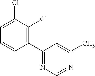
C1(C2=NC=NC(C)=C2)=C(Cl)C(Cl)=CC=C1
